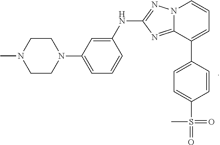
C1=CC(C2=CC=CN3C2=NC(NC2=CC(N4CCN(C)CC4)=CC=C2)=N3)=CC=C1S(=O)(=O)C
